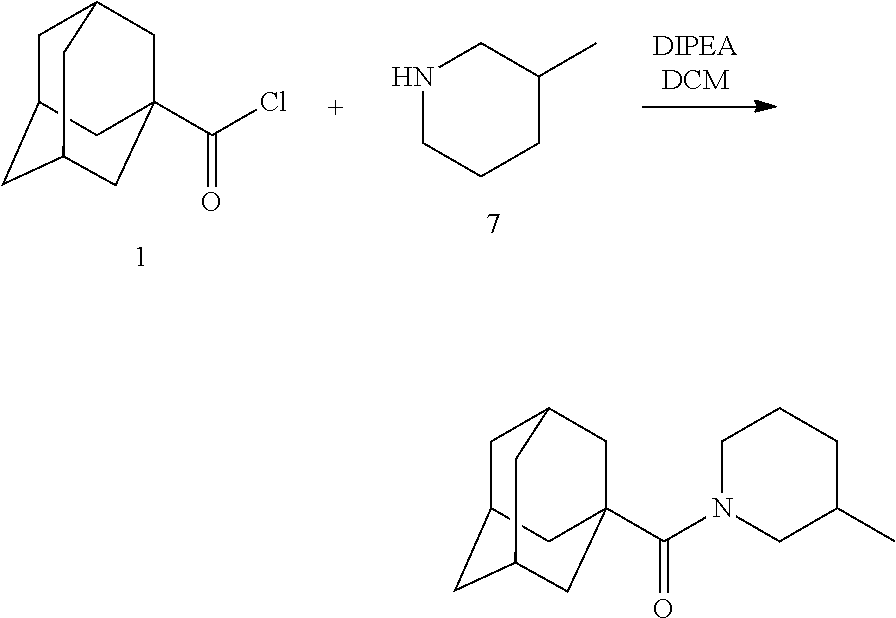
C1C2CC3CC(C(N4CC(C)CCC4)=O)(CC1C3)C2.C1C2CC3CC(C(Cl)=O)(CC1C3)C2.N1CCCC(C)C1
